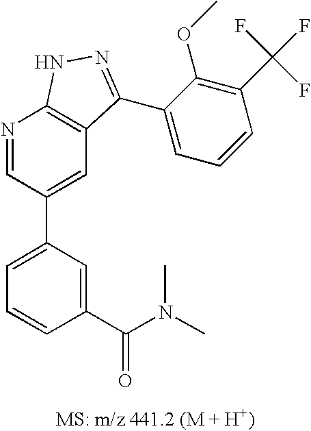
N1=CC(C2=CC=CC(C(N(C)C)=O)=C2)=CC2=C1NN=C2C1=CC=CC(C(F)(F)F)=C1OC
